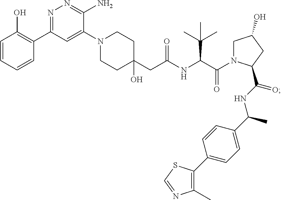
C1(CC(NC(C(N2CC(O)CC2C(NC(C2=CC=C(C3=C(C)N=CS3)C=C2)C)=O)=O)C(C)(C)C)=O)(O)CCN(C2=CC(C3=C(O)C=CC=C3)=NN=C2N)CC1
